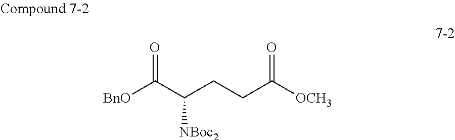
[BnO]C(C(CCC([OCH3])=O)[NBoc2])=O
